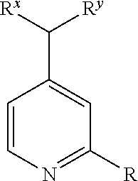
C1=CN=C([R])C=C1C([Rx])[Ry]
